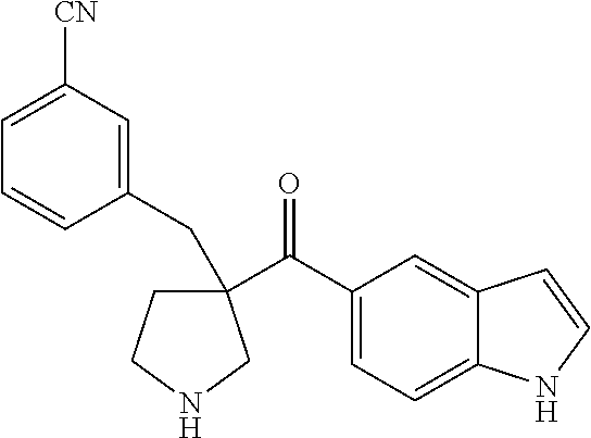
C(=O)(C1(CC2=CC([CN])=CC=C2)CCNC1)C1=CC=C2C(=C1)C=CN2
